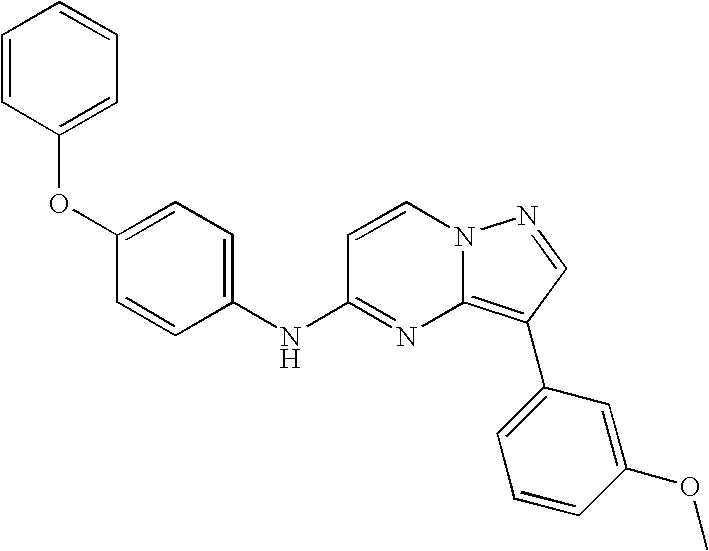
O(C1=CC=CC=C1)C1=CC=C(NC2=NC3=C(C4=CC=CC(OC)=C4)C=NN3C=C2)C=C1
